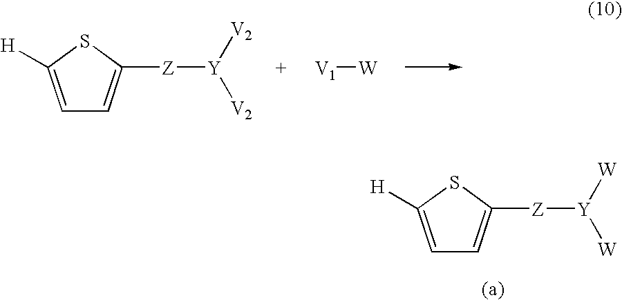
C1=C([H])SC([Z][Y]([W])[W])=C1.C1=C([H])SC([Z][Y]([V2])[V2])=C1.[V1][W]
